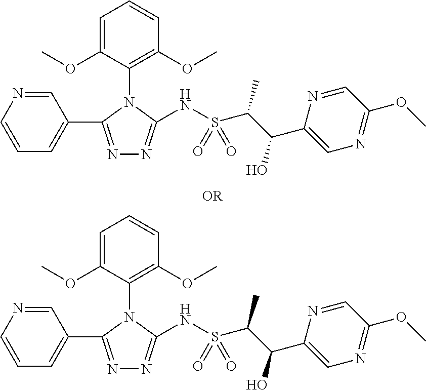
N1=C(C2=CC=CN=C2)N(C2=C(OC)C=CC=C2OC)C(NS(C(C(O)C2=CN=C(OC)C=N2)C)(=O)=O)=N1.N1=C(C2=CC=CN=C2)N(C2=C(OC)C=CC=C2OC)C(NS(C(C(O)C2=CN=C(OC)C=N2)C)(=O)=O)=N1
